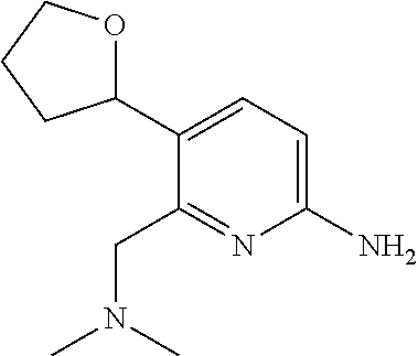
C1(C2=CC=C(N)N=C2CN(C)C)OCCC1
